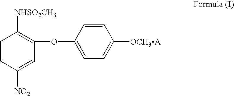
C1=CC([NO2])=CC(OC2=CC=C([OCH3A])C=C2)=C1[NHSO2CH3]
